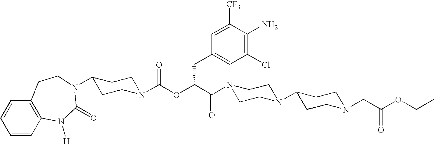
N1(C(C(OC(N2CCC(N3C(=O)N([H])C4=C(C=CC=C4)CC3)CC2)=O)CC2=CC(Cl)=C(N)C([CF3])=C2)=O)CCN(C2CCN(CC(OCC)=O)CC2)CC1
